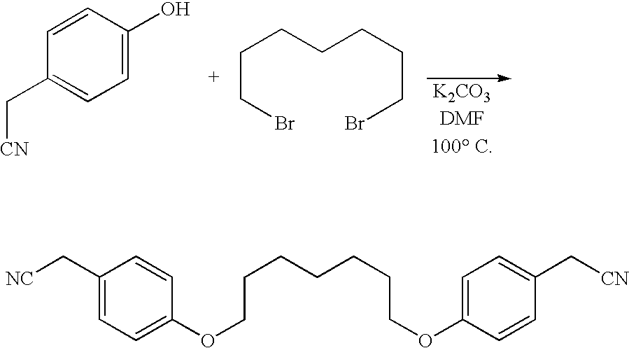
C(COC1=CC=C(C[NC])C=C1)CCCCCOC1=CC=C(C[CN])C=C1.C1=CC(O)=CC=C1C[CN].C(CBr)CCCCCBr.[K2CO3].[DMF]
